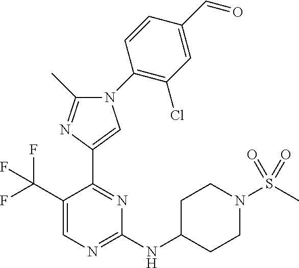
C1(NC2CCN(S(C)(=O)=O)CC2)=NC=C(C(F)(F)F)C(C2=CN(C3=C(Cl)C=C(C=O)C=C3)C(C)=N2)=N1
